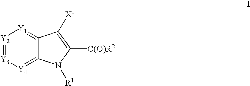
[Y4]1=C2C(=[Y1][Y2]=[Y3]1)C([X1])=C([C(O)R2])N2[R1]
